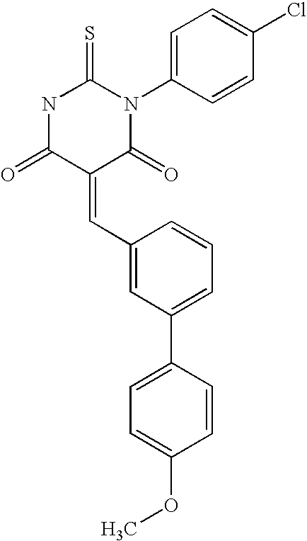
N1C(=O)C(=CC2=CC(C3=CC=C(OC)C=C3)=CC=C2)C(=O)N(C2=CC=C(Cl)C=C2)C1=S
